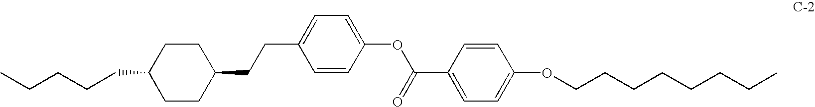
C1CC(CCC2=CC=C(OC(=O)C3=CC=C(OCCCCCCCC)C=C3)C=C2)CCC1CCCCC
